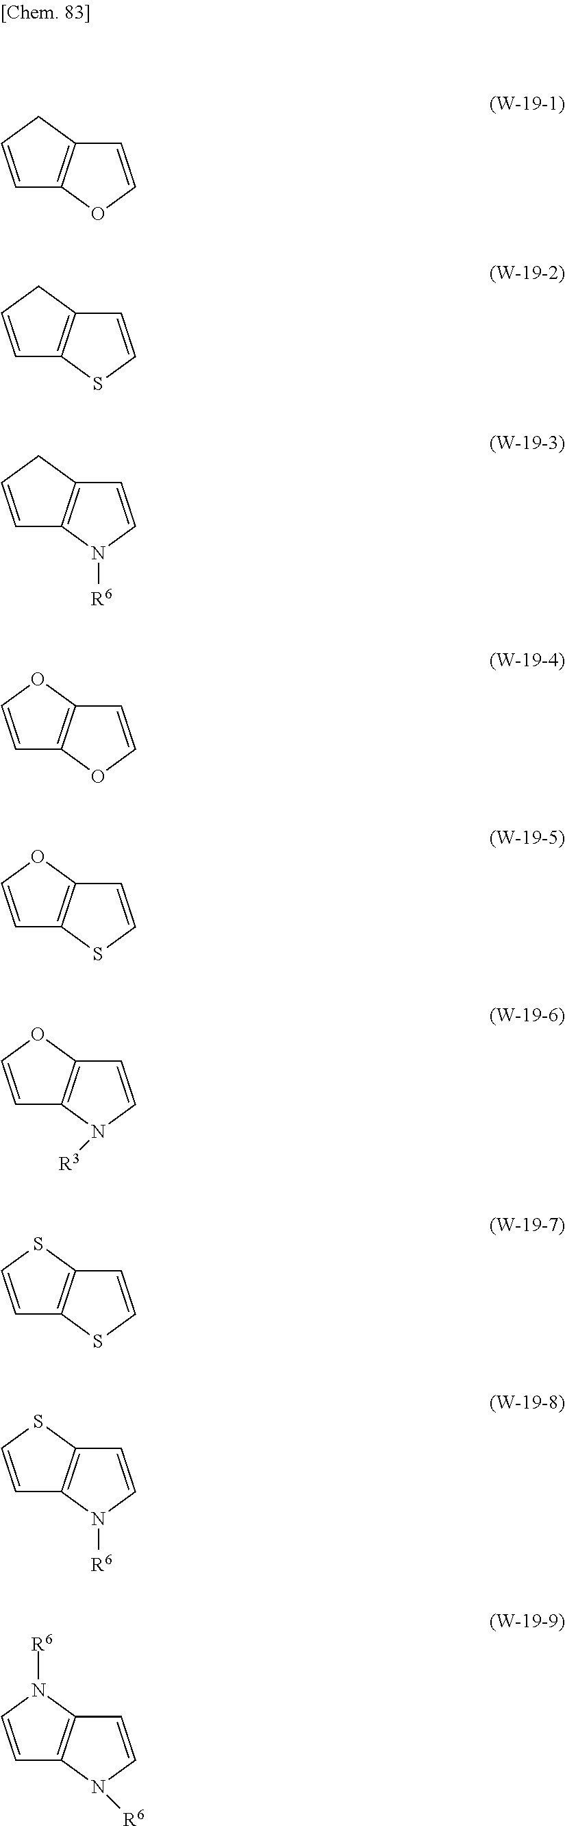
C1=CCC2=C1OC=C2.C1=CCC2=C1SC=C2.C1=CCC2=C1N([R6])C=C2.C1=COC2=C1OC=C2.C1=COC2=C1SC=C2.C1=COC2=C1N([R3])C=C2.C1=CSC2=C1SC=C2.C1=CSC2=C1N([R6])C=C2.C1=CN([R6])C2=C1N([R6])C=C2
